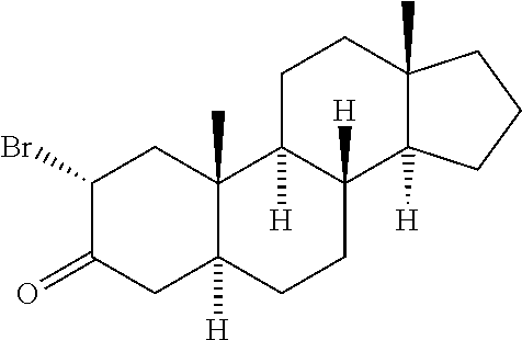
C1(Br)C(=O)CC2([H])C(C)(C1)C1([H])C([H])(CC2)C2([H])C(C)(CC1)CCC2
